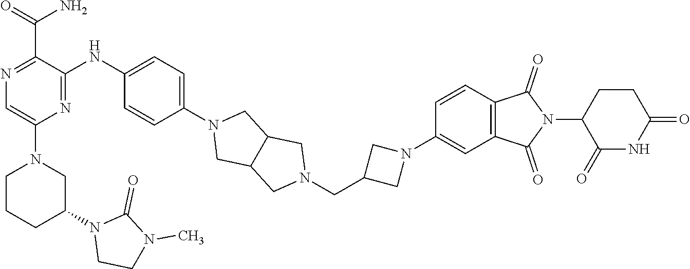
C1CCC(N2C(=O)N(C)CC2)CN1C1=CN=C(C(N)=O)C(NC2=CC=C(N3CC4C(C3)CN(CC3CN(C5=CC6=C(C=C5)C(=O)N(C5CCC(=O)NC5=O)C6=O)C3)C4)C=C2)=N1
